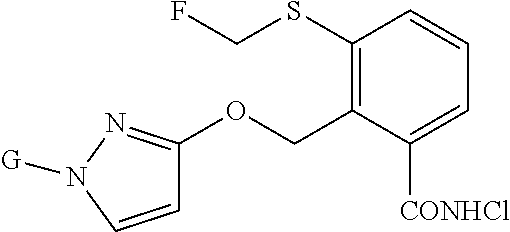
C1=CN([G])N=C1OCC1=C(SCF)C=CC=C1[CONHCl]
